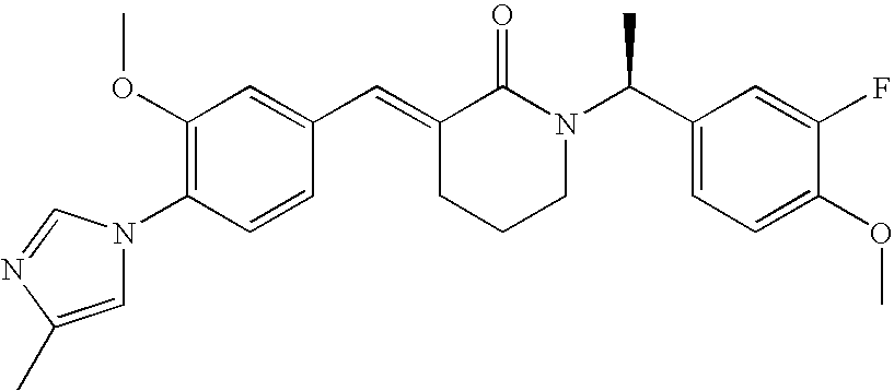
C1=CC(N2C=C(C)N=C2)=C(OC)C=C1C=C1CCCN(C(C2=CC=C(OC)C(F)=C2)C)C1=O
